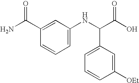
C1=C(NC(C(O)=O)C2=CC=CC([OEt])=C2)C=C(C(N)=O)C=C1
